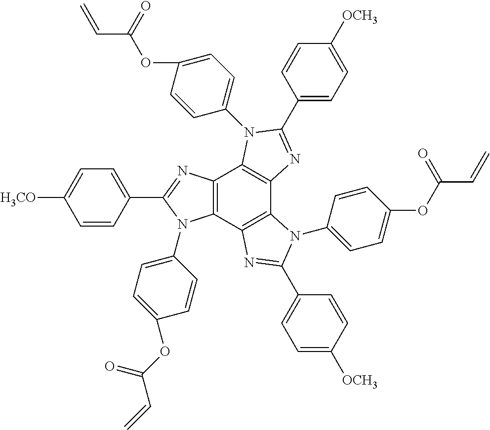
C12=C(C3=C(C4=C1N(C1=CC=C(OC(C=C)=O)C=C1)C(C1=CC=C([OCH3])C=C1)=N4)N(C1=CC=C(OC(=O)C=C)C=C1)C(C1=CC=C([OCH3])C=C1)=N3)N(C1=CC=C(OC(C=C)=O)C=C1)C(C1=CC=C([H3CO])C=C1)=N2
